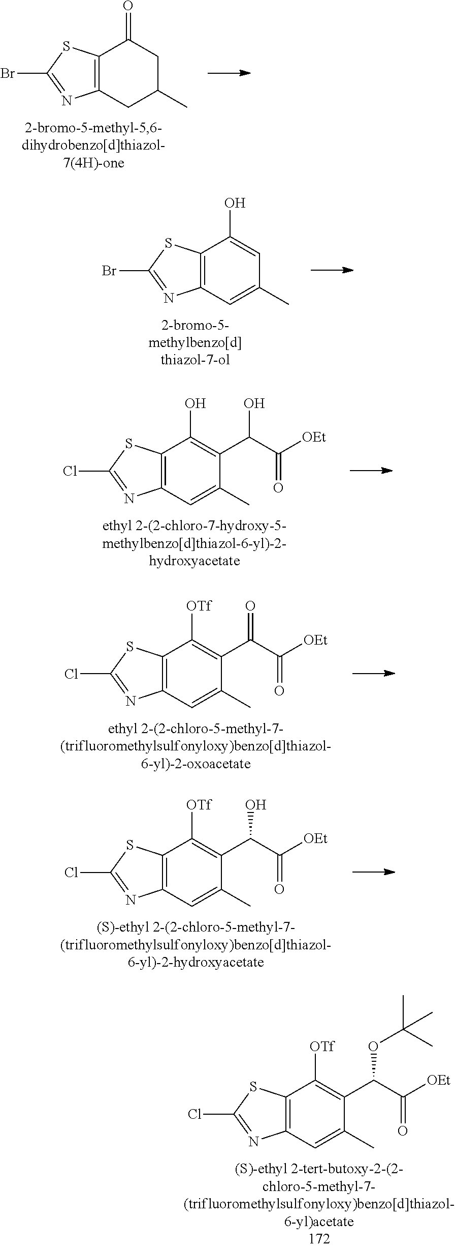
C12=C(CC(C)CC1=O)N=C(Br)S2.C12=C(C=C(C)C=C1O)N=C(Br)S2.C12=C(C=C(C)C(C(C(=O)[OEt])O)=C1O)N=C(Cl)S2.C12=C(C=C(C)C(C(C(=O)[OEt])=O)=C1[OTf])N=C(Cl)S2.C12=C(C=C(C)C(C(C(=O)[OEt])O)=C1[OTf])N=C(Cl)S2.C12=C(C=C(C)C(C(C(=O)[OEt])OC(C)(C)C)=C1[OTf])N=C(Cl)S2
